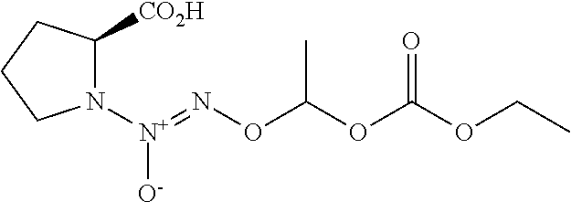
N1([N+](=NOC(OC(OCC)=O)C)[O-])C([CO2H])CCC1
